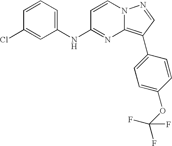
C1(NC2=NC3=C(C4=CC=C(OC(F)(F)F)C=C4)C=NN3C=C2)=CC=CC(Cl)=C1
